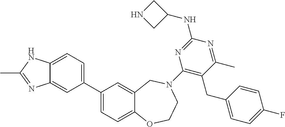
C1(C2=CC=C3C(=C2)N=C(C)N3)=CC=C2C(=C1)CN(C1=C(CC3=CC=C(F)C=C3)C(C)=NC(NC3CNC3)=N1)CCO2
